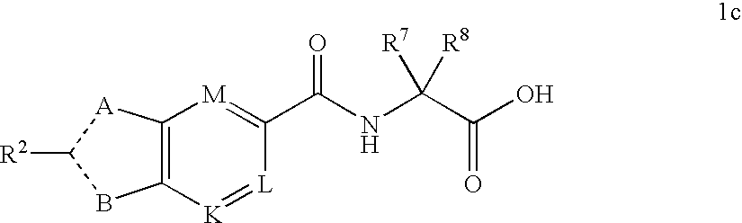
C12=C([K]=[L]C(C(=O)NC(C(O)=O)([R8])[R7])=[M]1)BC([R2])[A]2
